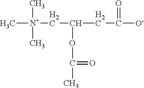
C[N+](CC(OC(=O)C)CC(=O)[O-])(C)C
